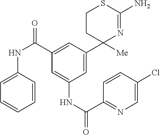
C1=CC(NC(=O)C2=CC(C3([Me])N=C(N)SCC3)=CC(NC(=O)C3=NC=C(Cl)C=C3)=C2)=CC=C1
